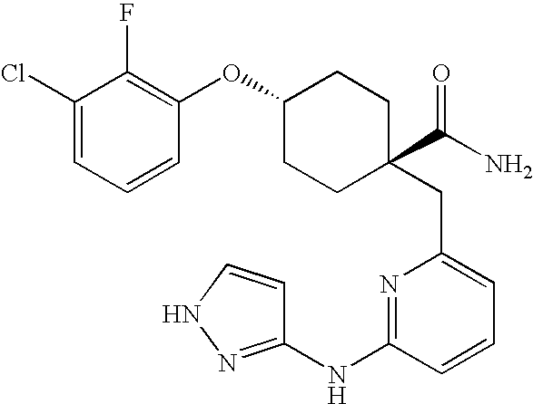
C1(Cl)=CC=CC(OC2CCC(C(N)=O)(CC3=CC=CC(NC4=NNC=C4)=N3)CC2)=C1F
